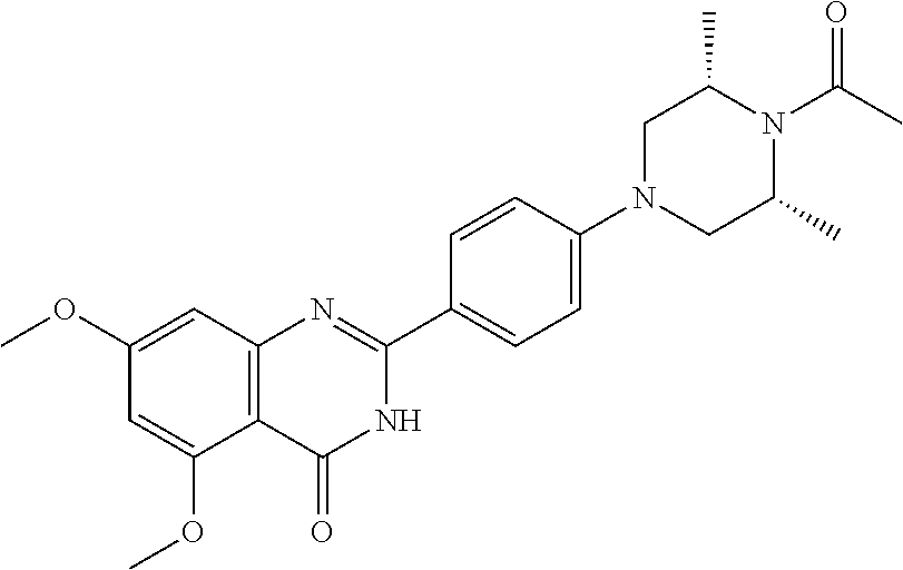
C12=C(C=C(OC)C=C1OC)N=C(C1=CC=C(N3CC(C)N(C(C)=O)C(C)C3)C=C1)NC2=O
